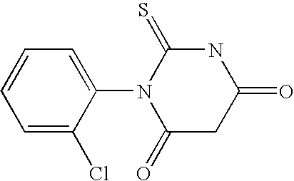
O=C1CC(=O)NC(=S)N1C1=CC=CC=C1Cl
